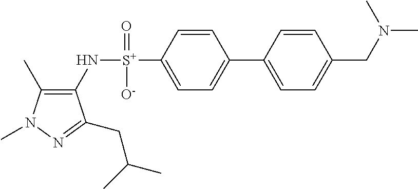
C1(C)=C(N[S+](C2=CC=C(C3=CC=C(CN(C)C)C=C3)C=C2)(=O)[O-])C(CC(C)C)=NN1C
